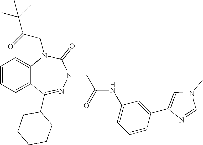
C1=CC=C2C(=C1)N(CC(C(C)(C)C)=O)C(=O)N(CC(NC1=CC=CC(C3=CN(C)C=N3)=C1)=O)N=C2C1CCCCC1
